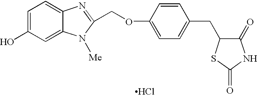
C1=C(O)C=C2C(=C1)N=C(COC1=CC=C(CC3C(=O)NC(=O)S3)C=C1)N2[Me].Cl
